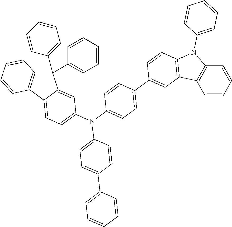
C1(C2=CC=CC=C2)(C2=CC=CC=C2)C2=C(C3=CC=C(N(C4=CC=C(C5=CC6=C(C=C5)N(C5=CC=CC=C5)C5=C6C=CC=C5)C=C4)C4=CC=C(C5=CC=CC=C5)C=C4)C=C13)C=CC=C2
